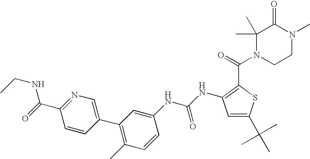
C1=C(C(C)(C)C)SC(C(N2CCN(C)C(=O)C2(C)C)=O)=C1NC(=O)NC1=CC(C2=CN=C(C(NCC)=O)C=C2)=C(C)C=C1
